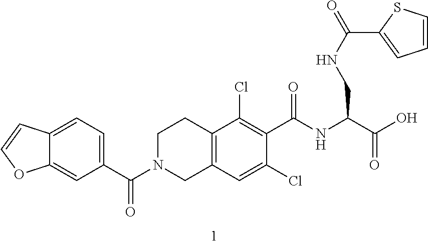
C12=C(C=C(Cl)C(C(NC(CNC(C3=CC=CS3)=O)C(O)=O)=O)=C1Cl)CN(C(C1=CC=C3C(=C1)OC=C3)=O)CC2
